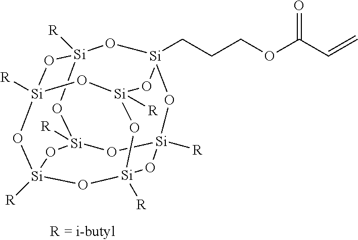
[Si]12([R])O[Si]3([R])O[Si]4([R])O[Si]([R])(O1)O[Si]1(CCCOC(C=C)=O)O[Si]([R])(O2)O[Si]([R])(O3)O[Si]([R])(O4)O1
